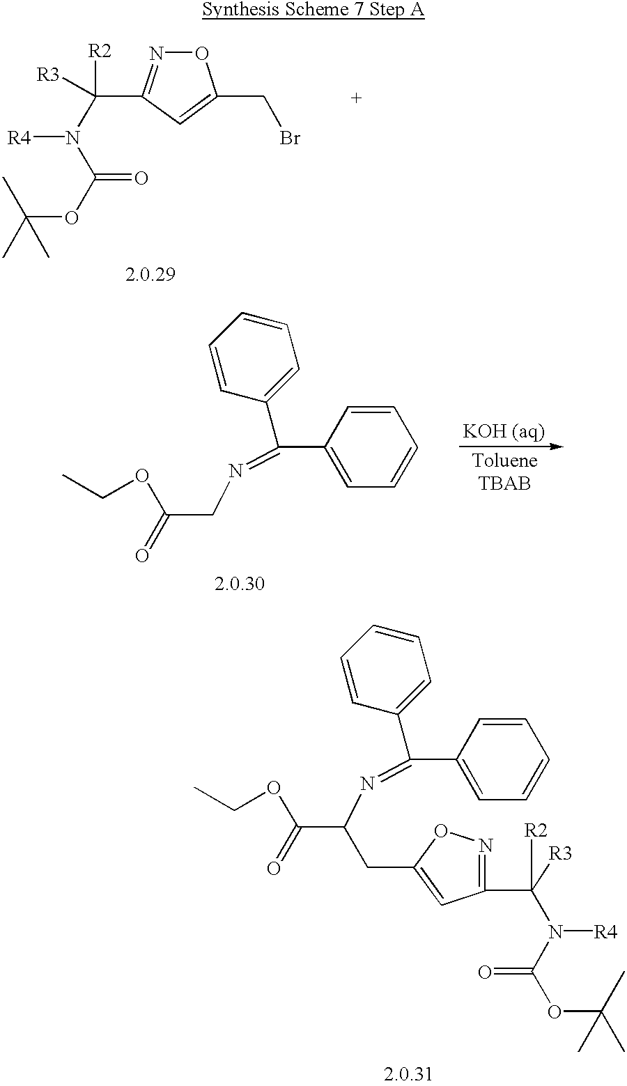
C(C(N=C(C1=CC=CC=C1)C1=CC=CC=C1)CC1=CC(C([R3])(N(C(OC(C)(C)C)=O)[R4])[R2])=NO1)(=O)OCC.O1N=C(C([R2])(N(C(OC(C)(C)C)=O)[R4])[R3])C=C1CBr.C(CN=C(C1=CC=CC=C1)C1=CC=CC=C1)(=O)OCC
